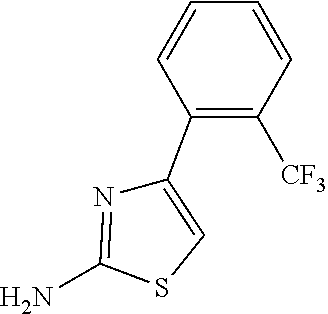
NC1=NC(C2=C([CF3])C=CC=C2)=CS1
